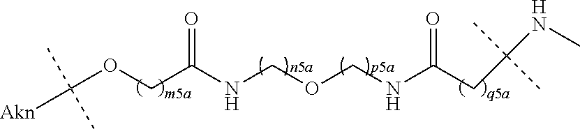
O(CC(NCOCNC(CC(NC)(C)C)=O)=O)C([Akn])(C)C
